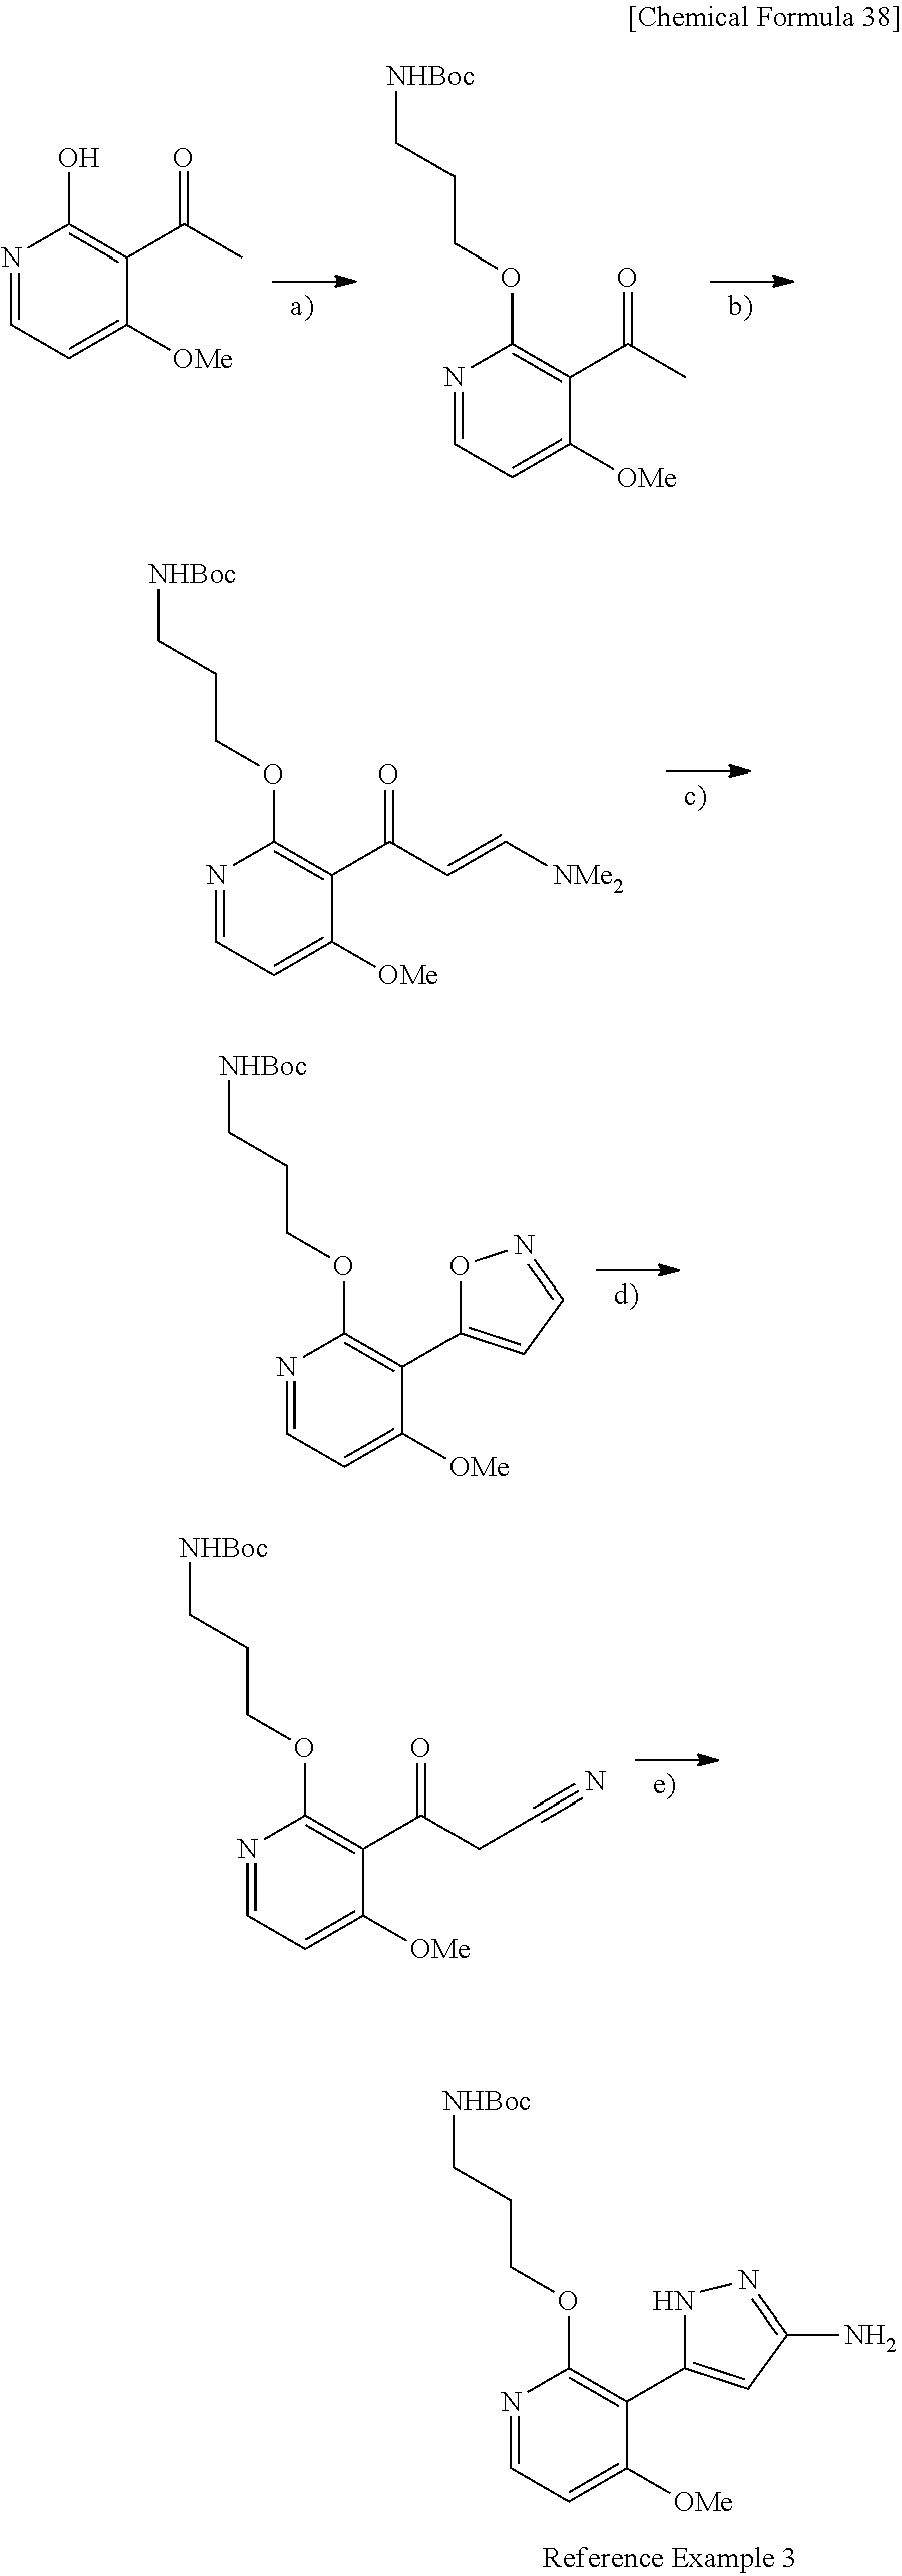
N1=CC=C([OMe])C(C(C)=O)=C1O.N1=CC=C([OMe])C(C(C)=O)=C1OCCC[NHBoc].N1=CC=C([OMe])C(C(C=C[NMe2])=O)=C1OCCC[NHBoc].N1=CC=C([OMe])C(C2=CC=NO2)=C1OCCC[NHBoc].N1=CC=C([OMe])C(C(CC#N)=O)=C1OCCC[NHBoc].N1=CC=C([OMe])C(C2=CC(N)=NN2)=C1OCCC[NHBoc]
